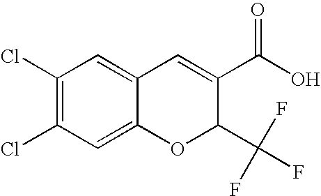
C1(Cl)=C(Cl)C=C2C(=C1)C=C(C(=O)O)C(C(F)(F)F)O2
